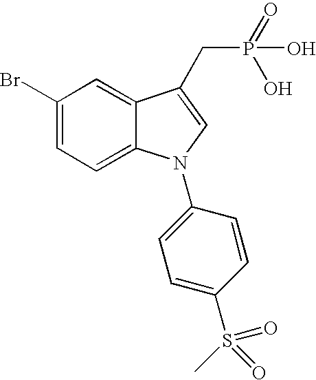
C1(Br)=CC=C2C(=C1)C(CP(O)(=O)O)=CN2C1=CC=C(S(=O)(C)=O)C=C1
